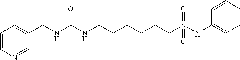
C1(CNC(NCCCCCCS(NC2=CC=CC=C2)(=O)=O)=O)=CC=CN=C1
